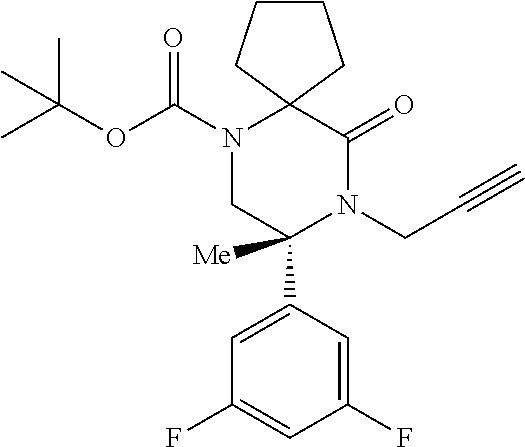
C12(N(C(OC(C)(C)C)=O)CC(C3=CC(F)=CC(F)=C3)([Me])N(CC#C)C1=O)CCCC2
